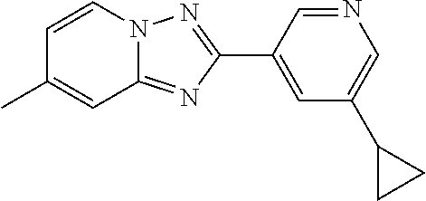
C1(C2=CC(C3CC3)=CN=C2)=NN2C(=N1)C=C(C)C=C2
